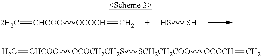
[2H2C]=[CHCOO][OCOCH]=C.SS.C=[CHCOO][OCOCH2CH2S][SCH2CH2COO][OCOCH]=C
